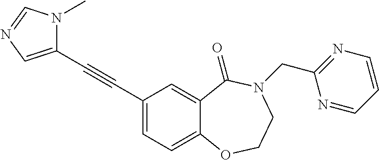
C(C1=CC=C2C(=C1)C(=O)N(CC1=NC=CC=N1)CCO2)#CC1=CN=CN1C
